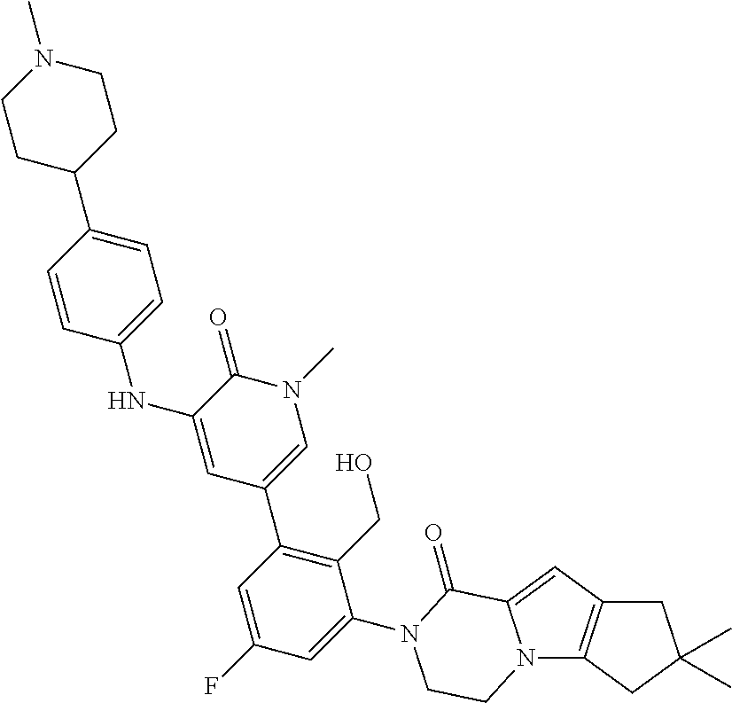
N12C3=C(C=C1C(=O)N(C1=CC(F)=CC(C4=CN(C)C(=O)C(NC5=CC=C(C6CCN(C)CC6)C=C5)=C4)=C1CO)CC2)CC(C)(C)C3
